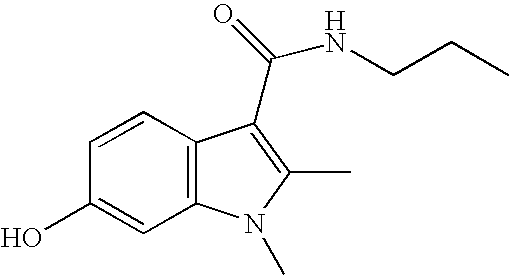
C1(O)=CC2=C(C=C1)C(C(NCCC)=O)=C(C)N2C
